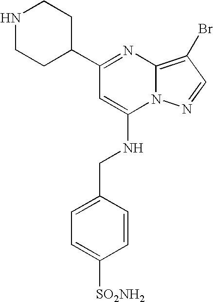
C1(C2CCNCC2)=NC2=C(Br)C=NN2C(NCC2=CC=C([SO2NH2])C=C2)=C1
